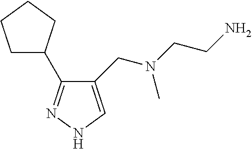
C1(CN(CCN)C)=CNN=C1C1CCCC1
